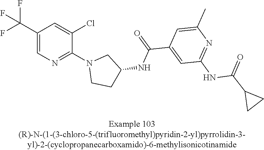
C1(C(F)(F)F)=CN=C(N2CCC(NC(C3=CC(NC(C4CC4)=O)=NC(C)=C3)=O)C2)C(Cl)=C1
